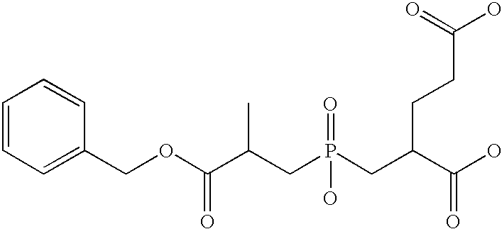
C(CCC(CP(=O)(O)CC(C(OCC1=CC=CC=C1)=O)C)C(O)=O)(O)=O
